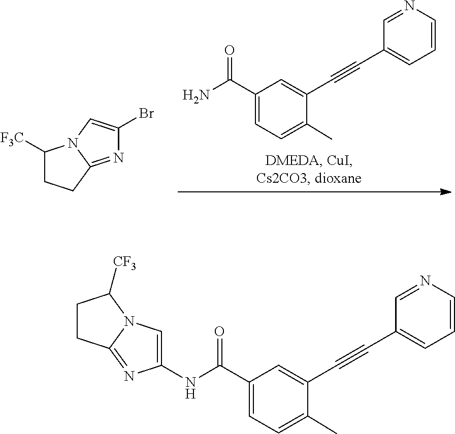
C1(C#CC2=CC(C(N)=O)=CC=C2C)=CC=CN=C1.C1(Br)=CN2C(=N1)CCC2[F3C].C1(C#CC2=CC(C(NC3=CN4C(=N3)CCC4[CF3])=O)=CC=C2C)=CC=CN=C1
